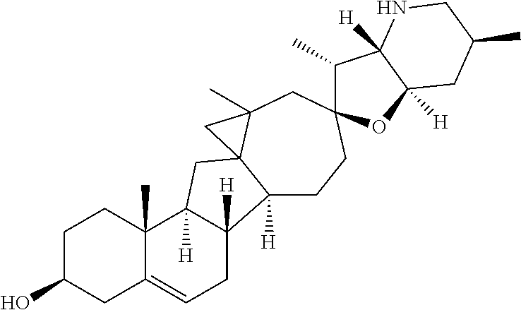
C1C(O)CC2=CCC3([H])C([H])(C2(C)C1)CC12C3([H])CCC3(CC1(C)C2)C(C)C1([H])C([H])(O3)CC(C)CN1
